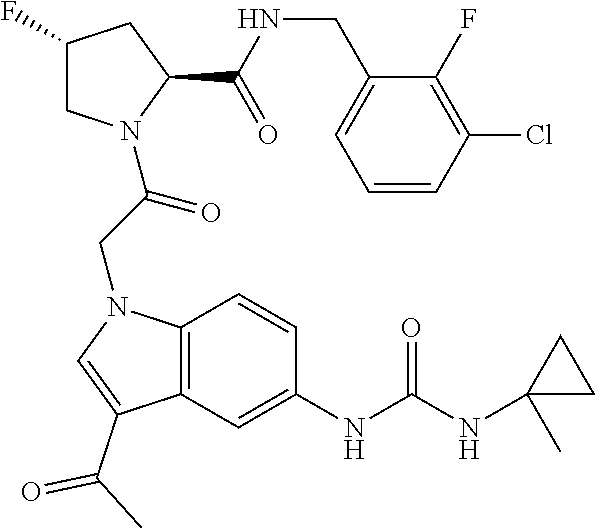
C1=CC(Cl)=C(F)C(CNC(C2CC(F)CN2C(CN2C3=C(C(C(C)=O)=C2)C=C(NC(NC2(C)CC2)=O)C=C3)=O)=O)=C1
